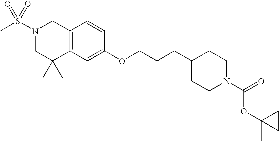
C1(OCCCC2CCN(C(OC3(C)CC3)=O)CC2)=CC2=C(C=C1)CN(S(C)(=O)=O)CC2(C)C
